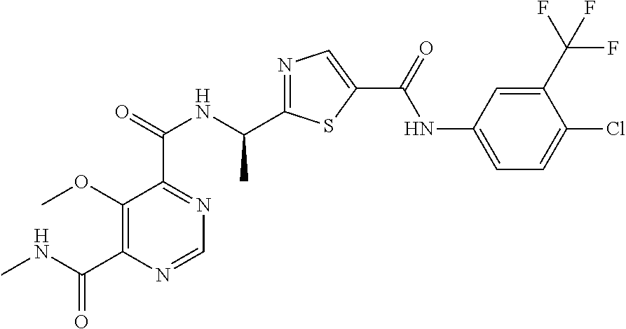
COC1=C(C(NC)=O)N=CN=C1C(NC(C1=NC=C(C(=O)NC2=CC=C(Cl)C(C(F)(F)F)=C2)S1)C)=O
